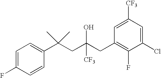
C1=CC(C(CC(CC2=C(F)C(Cl)=CC([CF3])=C2)([CF3])O)(C)C)=CC=C1F
